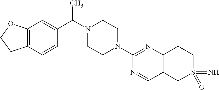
C12=C(C=CC(C(C)N3CCN(C4=NC5=C(C=N4)CS(=N)(=O)CC5)CC3)=C1)CCO2
